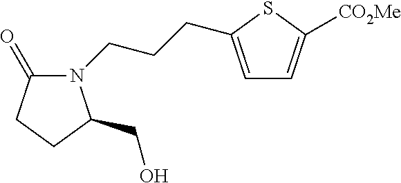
C1=C(CCCN2C(=O)CCC2CO)SC([CO2Me])=C1
